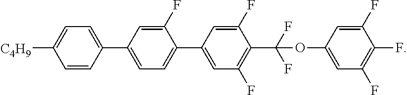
C1=C(F)C(C2=CC(F)=C(C(F)(F)OC3=CC(F)=C(F)C(F)=C3)C(F)=C2)=CC=C1C1=CC=C([C4H9])C=C1
